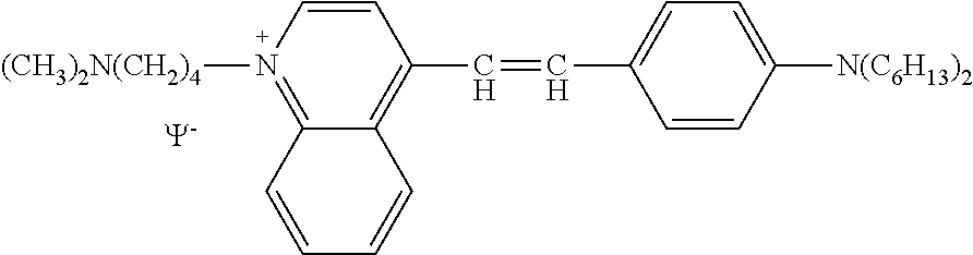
C1=CC(C=CC2=CC=C([N(C6H13)2])C=C2)=C2C(=N1[(CH3)2N(CH2)4])C=CC=C2.[Y]
